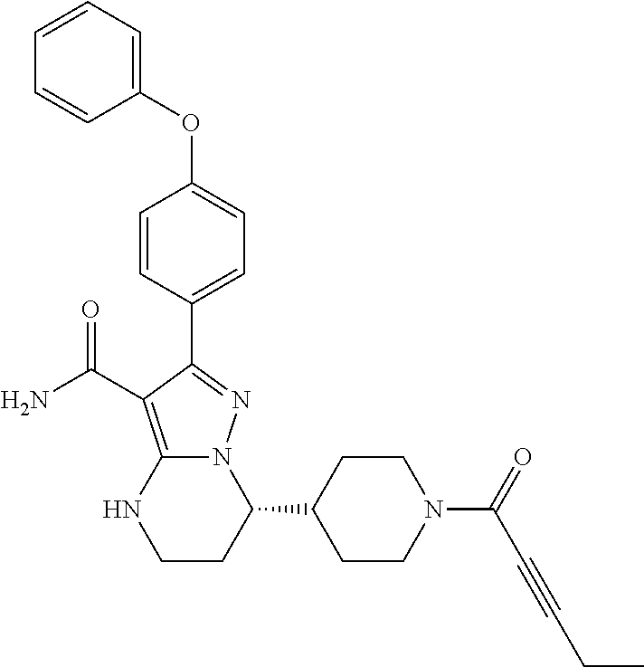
O(C1=CC=C(C2=NN3C(=C2C(=O)N)NCCC3C2CCN(C(C#CCC)=O)CC2)C=C1)C1=CC=CC=C1
